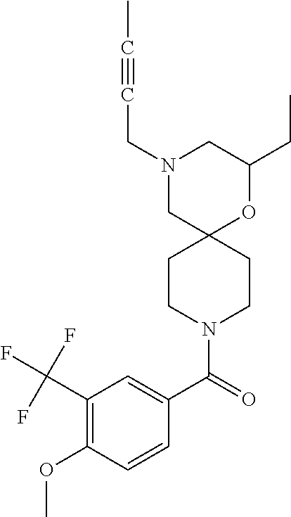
C1(CC)OC2(CN(CC#CC)C1)CCN(C(C1=CC(C(F)(F)F)=C(OC)C=C1)=O)CC2
